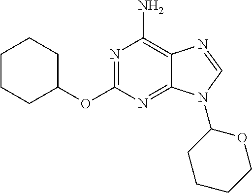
N1=C(OC2CCCCC2)N=C2C(=C1N)N=CN2C1CCCCO1
